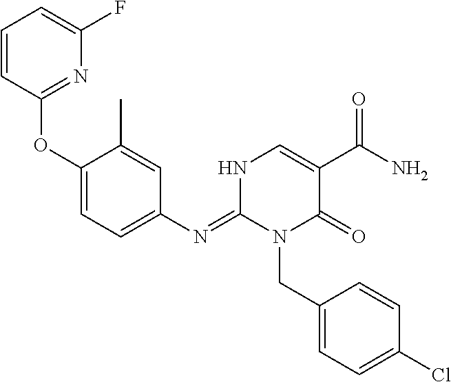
C1=CC(OC2=CC=C(N=C3N(CC4=CC=C(Cl)C=C4)C(=O)C(C(N)=O)=CN3)C=C2C)=NC(F)=C1
